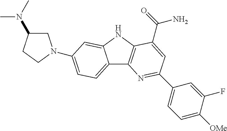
C12=CC=C(N3CC(N(C)C)CC3)C=C1NC1=C2N=C(C2=CC=C([OMe])C(F)=C2)C=C1C(=O)N
